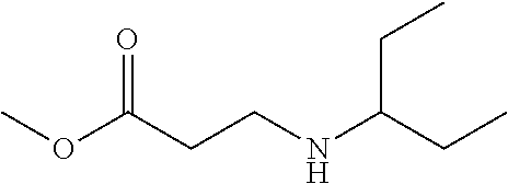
N(CCC(OC)=O)C(CC)CC
